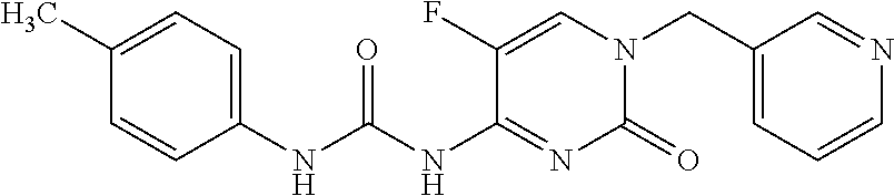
C1(CN2C(=O)N=C(NC(NC3=CC=C(C)C=C3)=O)C(F)=C2)=CC=CN=C1
